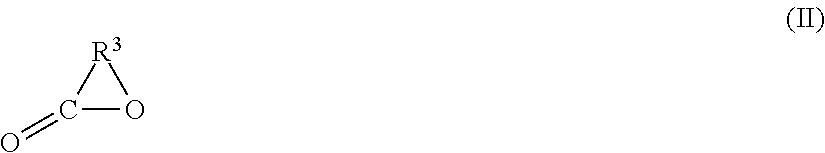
C1(=O)O[R3]1
